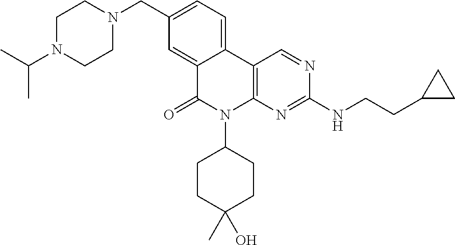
C1N(C(C)C)CCN(CC2=CC=C3C(=C2)C(=O)N(C2CCC(C)(O)CC2)C2=C3C=NC(NCCC3CC3)=N2)C1
